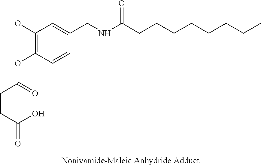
C1(OC)=C(OC(C=CC(O)=O)=O)C=CC(CNC(CCCCCCCC)=O)=C1
